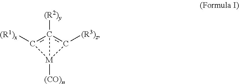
[(CO)n][M]12c([(R1)x])c1([(R2)y])c2[(R3)z]
